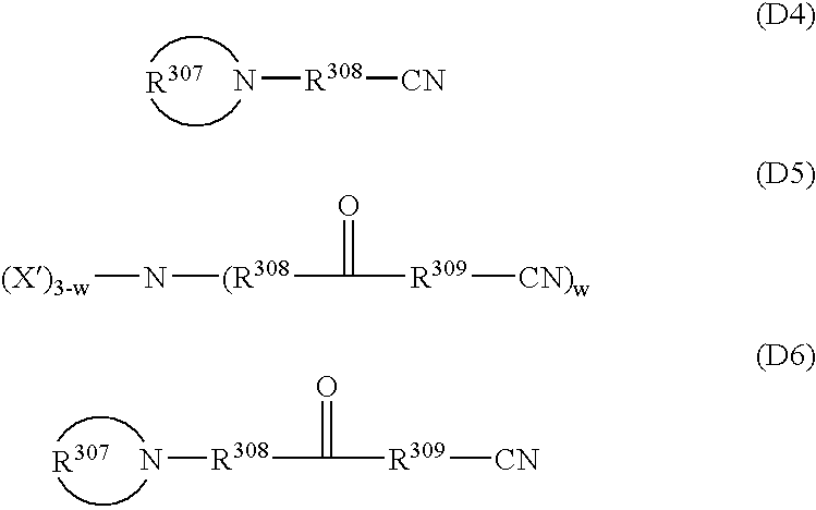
N[R308][CN].N[R308]C(=O)[R309][CN].[(X)3-w]N[(R308]C(=O)[R309][CN)w]
